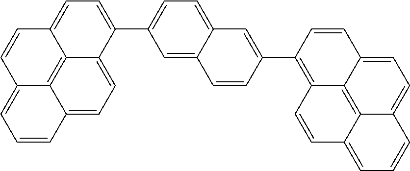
C1=CC2=CC=C3C4=C2C(=C1)C=CC4=CC=C3C1=CC=C2C(=C1)C=CC(C1=C3C4=C5C(=CC=C4C=C1)C=CC=C5C=C3)=C2
